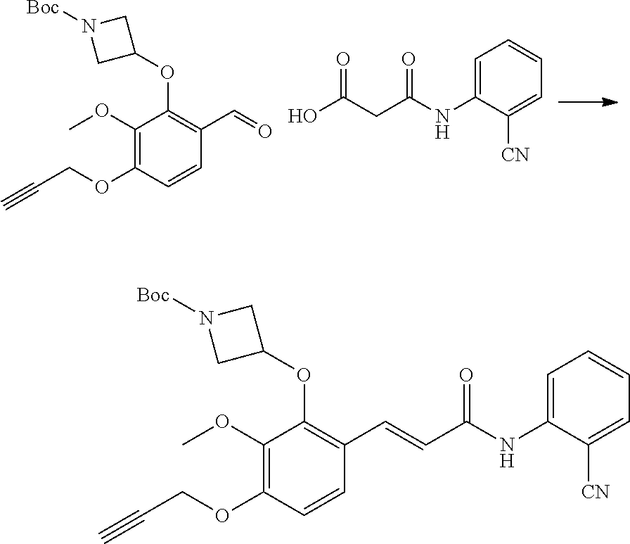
C1(OC2CN([Boc])C2)=C(C=O)C=CC(OCC#C)=C1OC.C1=C(NC(CC(O)=O)=O)C([CN])=CC=C1.C1(OC2CN([Boc])C2)=C(C=CC(NC2=CC=CC=C2[CN])=O)C=CC(OCC#C)=C1OC
